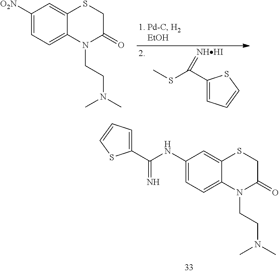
C1([O2N])=CC=C2C(=C1)SCC(=O)N2CCN(C)C.C1(C(SC)=[NHHI])=CC=CS1.C1(NC(=N)C2=CC=CS2)=CC=C2C(=C1)SCC(=O)N2CCN(C)C
